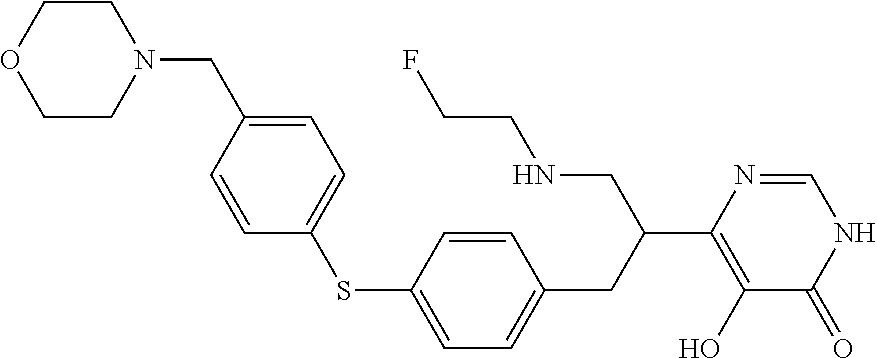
C1(SC2=CC=C(CN3CCOCC3)C=C2)=CC=C(CC(C2=C(O)C(=O)NC=N2)CNCCF)C=C1
